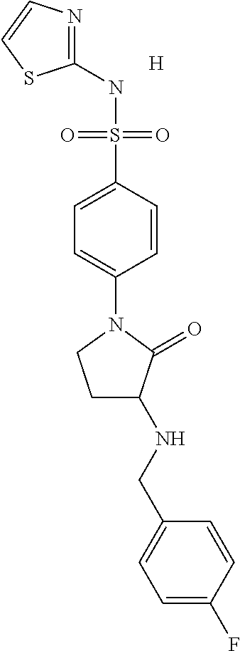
C1(NS(C2=CC=C(N3CCC(NCC4=CC=C(F)C=C4)C3=O)C=C2)(=O)=O)=NC=CS1.[H]
